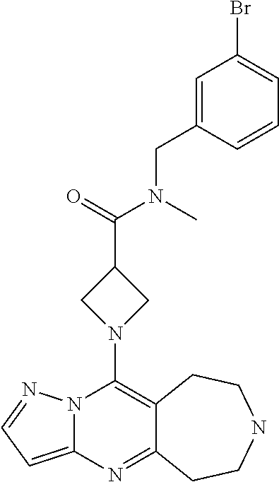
N12C(=CC=N1)N=C1C(=C2N2CC(C(=O)N(C)CC3=CC(Br)=CC=C3)C2)CCNCC1
